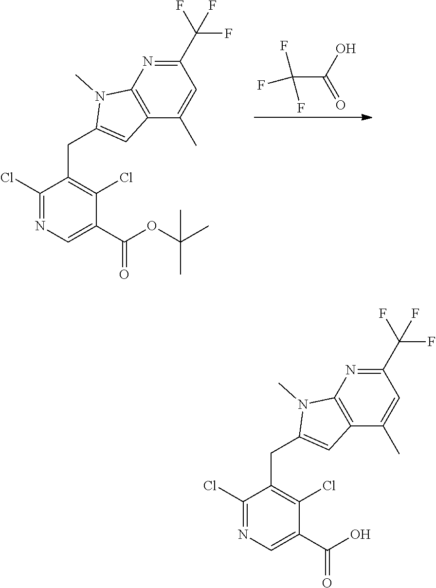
C1(Cl)=NC=C(C(OC(C)(C)C)=O)C(Cl)=C1CC1=CC2=C(N1C)N=C(C(F)(F)F)C=C2C.C(C(O)=O)(F)(F)F.C1(Cl)=NC=C(C(O)=O)C(Cl)=C1CC1=CC2=C(N1C)N=C(C(F)(F)F)C=C2C
